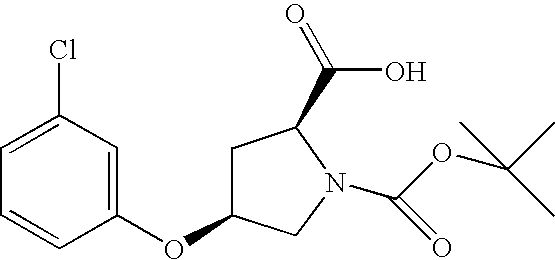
C1=C(OC2CC(C(=O)O)N(C(OC(C)(C)C)=O)C2)C=CC=C1Cl
